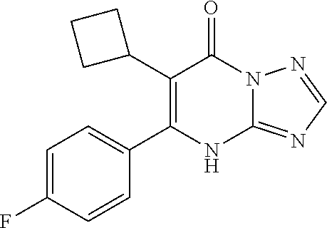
C12=NC=NN1C(=O)C(C1CCC1)=C(C1=CC=C(F)C=C1)N2
